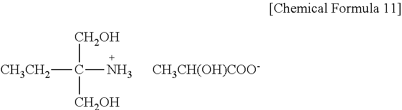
[CH3CH2]C(N)([CH2OH])[CH2OH].[CH3CH(OH)COO-]
